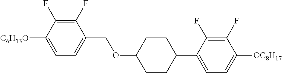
C1(F)=C(F)C([C6H13O])=CC=C1COC1CCC(C2=CC=C([OC8H17])C(F)=C2F)CC1
